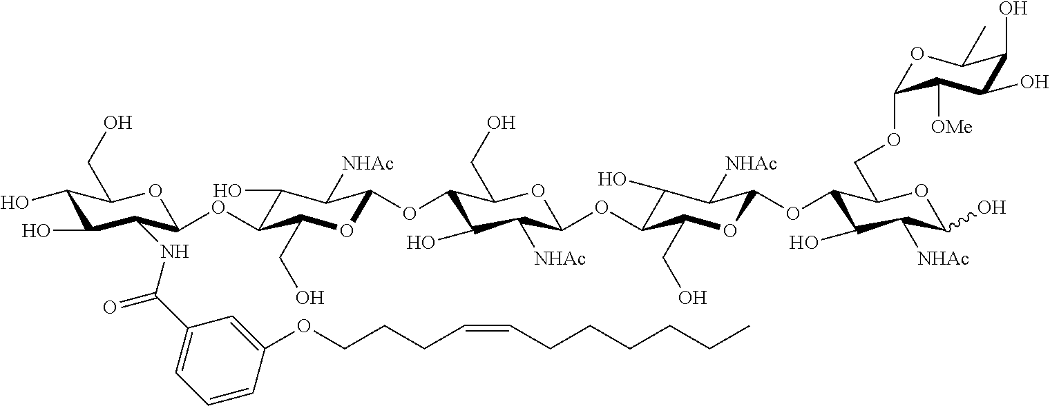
C1(O)C(O)C(NC(=O)C2=CC=CC(OCCCC=CCCCCCC)=C2)C(OC2C(O)C([NHAc])C(OC3C(O)C([NHAc])C(OC4C(O)C([NHAc])C(OC5C(O)C([NHAc])C(O)OC5COC5OC(C)C(O)C(O)C5[OMe])OC4CO)OC3CO)OC2CO)OC1CO
